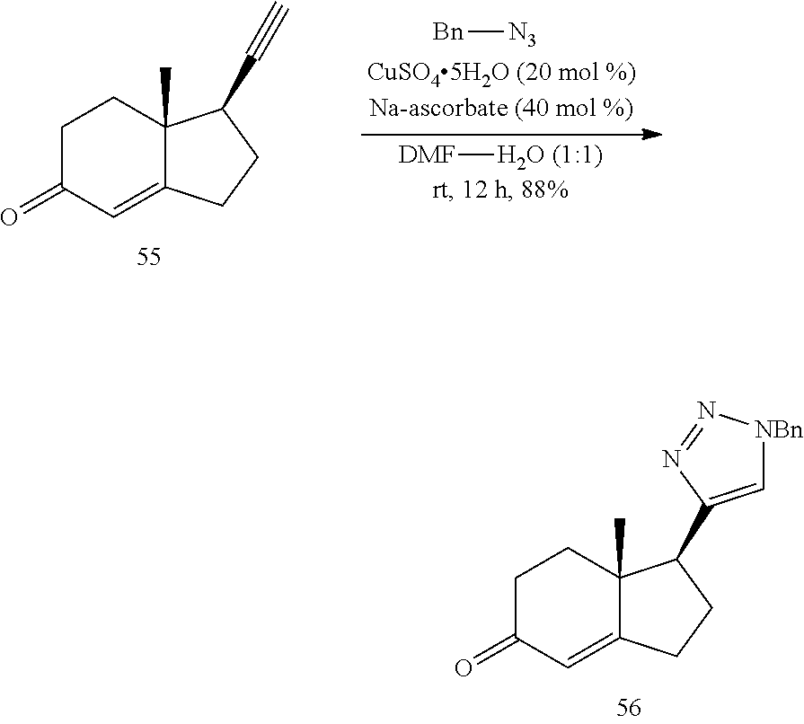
C1C(=O)C=C2C(C)(C1)C(C1=C[NBn]N=N1)CC2.C1C(=O)C=C2C(C)(C1)C(C#C)CC2.[Bn][N3].[DMF][H2O (1:1)]
